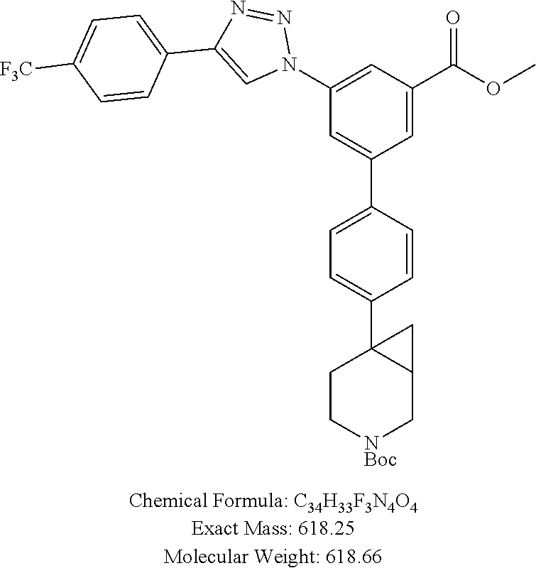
C1=C(C2=CC=C(C34CC[NBoc]CC3C4)C=C2)C=C(C(OC)=O)C=C1N1N=NC(C2=CC=C([F3C])C=C2)=C1
